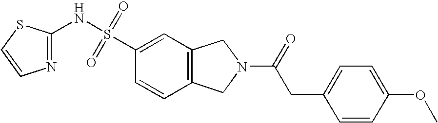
C1=CC2=C(C=C1S(NC1=NC=CS1)(=O)=O)CN(C(CC1=CC=C(OC)C=C1)=O)C2
